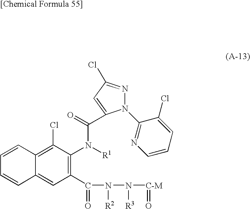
N1(C2=NC=CC=C2Cl)N=C(Cl)C=C1C(=O)N([R1])C1=C(C(=O)N([R2])N([R3])[C-M]=O)C=C2C(=C1Cl)C=CC=C2
